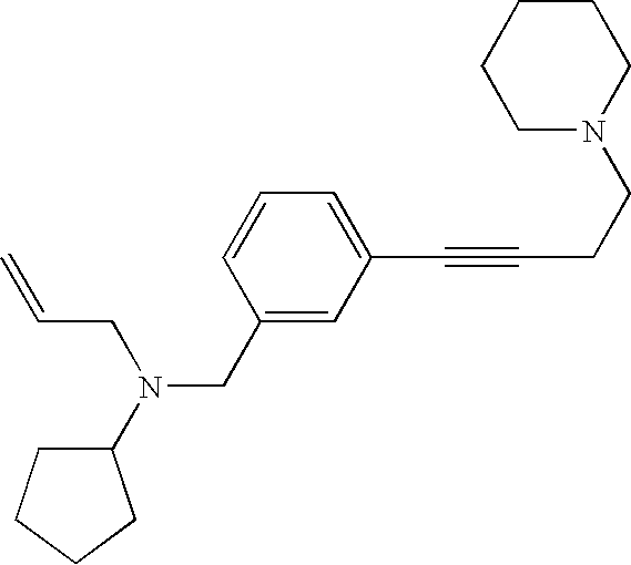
C1(CN(C2CCCC2)CC=C)=CC(C#CCCN2CCCCC2)=CC=C1
